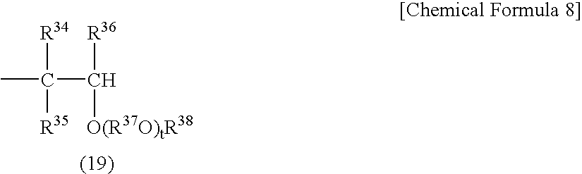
CC(C([O(R37O)tR38])[R36])([R35])[R34]
